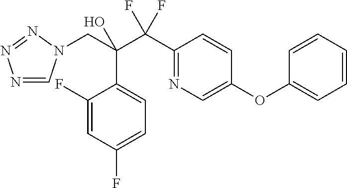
N1=CN(CC(C(C2=NC=C(OC3=CC=CC=C3)C=C2)(F)F)(O)C2=CC=C(F)C=C2F)N=N1
